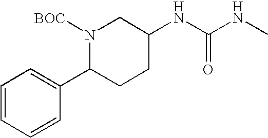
C(NC)(=O)NC1CN([BOC])C(C2=CC=CC=C2)CC1
